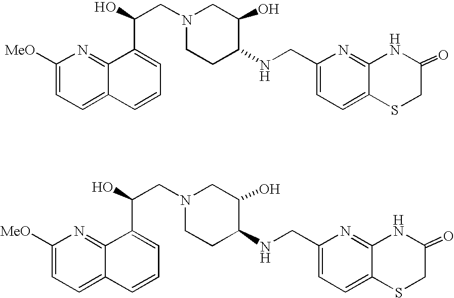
C1([MeO])=CC=C2C(=N1)C(C(CN1CCC(NCC3=CC=C4C(=N3)NC(=O)CS4)C(O)C1)O)=CC=C2.C1([MeO])=CC=C2C(=N1)C(C(CN1CCC(NCC3=CC=C4C(=N3)NC(=O)CS4)C(O)C1)O)=CC=C2
